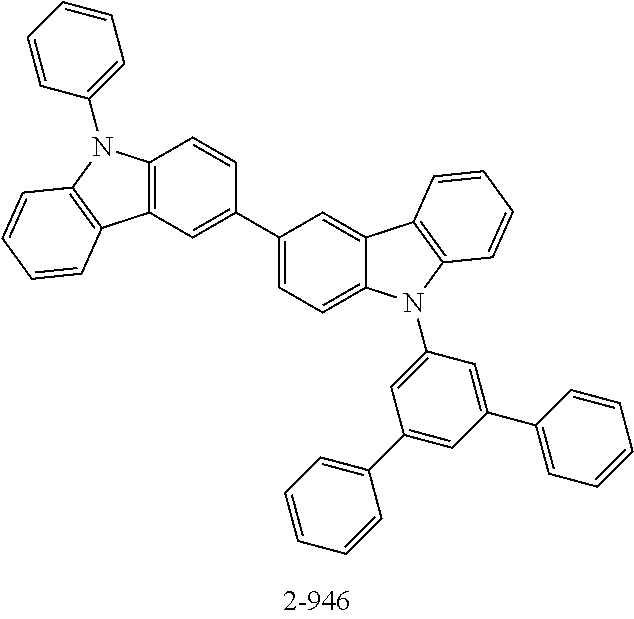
C12=C(C=C(C3=CC=C4C(=C3)C3=C(C=CC=C3)N4C3=CC(C4=CC=CC=C4)=CC(C4=CC=CC=C4)=C3)C=C1)C1=C(N2C2=CC=CC=C2)C=CC=C1
